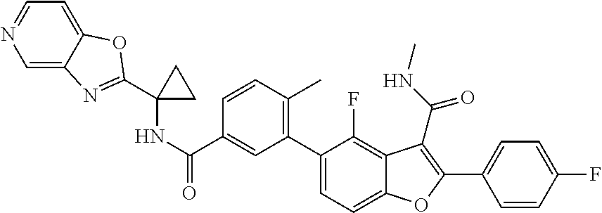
C1=C(C(NC2(C3=NC4=CN=CC=C4O3)CC2)=O)C=CC(C)=C1C1=CC=C2C(=C1F)C(C(=O)NC)=C(C1=CC=C(F)C=C1)O2
